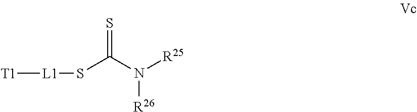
[T1][L1]SC(N([R25])[R26])=S
